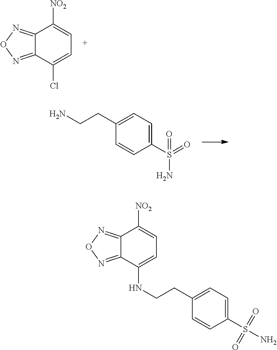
C12=NON=C1C([NO2])=CC=C2Cl.C1(S(=O)(=O)N)=CC=C(CCN)C=C1.C1(S(N)(=O)=O)=CC=C(CCNC2=CC=C([NO2])C3=NON=C32)C=C1
